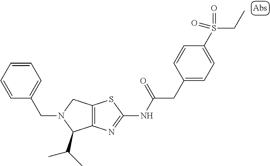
C12=C(N=C(NC(CC3=CC=C(S(CC)(=O)=O)C=C3)=O)S1)C(C(C)C)N(CC1=CC=CC=C1)C2
